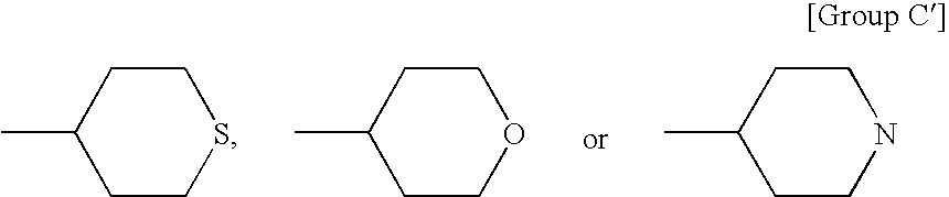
C1CC(C)CCS1.C1CC(C)CCO1.C1CC(C)CCN1
